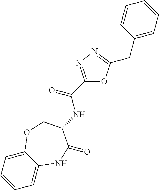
C1=C2C(=CC=C1)OCC(NC(C1=NN=C(CC3=CC=CC=C3)O1)=O)C(=O)N2
